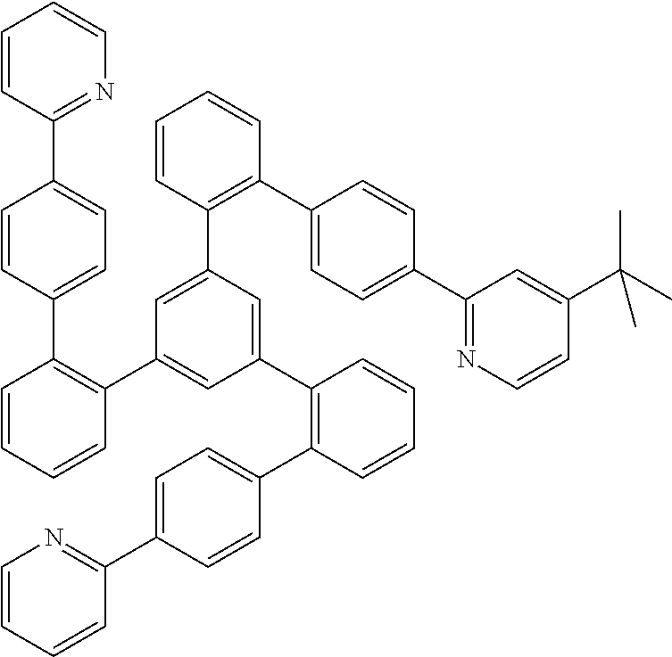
C1=CC(C2=CC=C(C3=C(C4=CC(C5=C(C6=CC=C(C7=NC=CC=C7)C=C6)C=CC=C5)=CC(C5=C(C6=CC=C(C7=NC=CC(C(C)(C)C)=C7)C=C6)C=CC=C5)=C4)C=CC=C3)C=C2)=NC=C1
